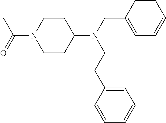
C1CC(N(CC2=CC=CC=C2)CCC2=CC=CC=C2)CCN1C(=O)C
